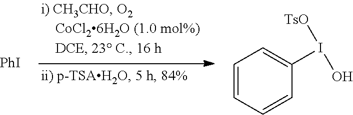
[PhI].C1=CC=CC(I([TsO])O)=C1
